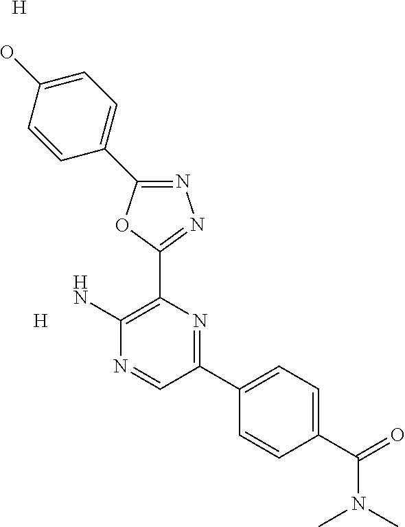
N1=C(C2=CC=C(O)C=C2)OC(C2=C(N)N=CC(C3=CC=C(C(N(C)C)=O)C=C3)=N2)=N1.[H].[H]
